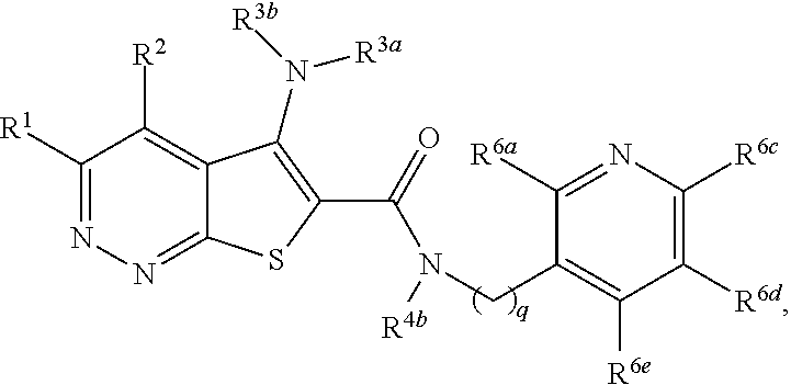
C1([R1])=NN=C2C(=C1[R2])C(N([R3b])[R3a])=C(C(=O)N(CC1=C([R6e])C([R6d])=C([R6c])N=C1[R6a])[R4b])S2
